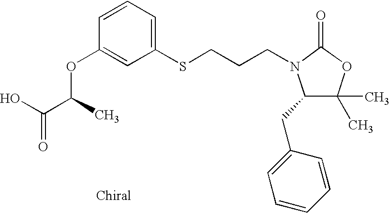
C1(CC2=CC=CC=C2)C(C)(C)OC(=O)N1CCCSC1=CC=CC(OC(C(O)=O)C)=C1
